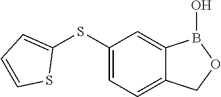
C1=C(SC2=CC=CS2)C=C2C(=C1)COB2O
